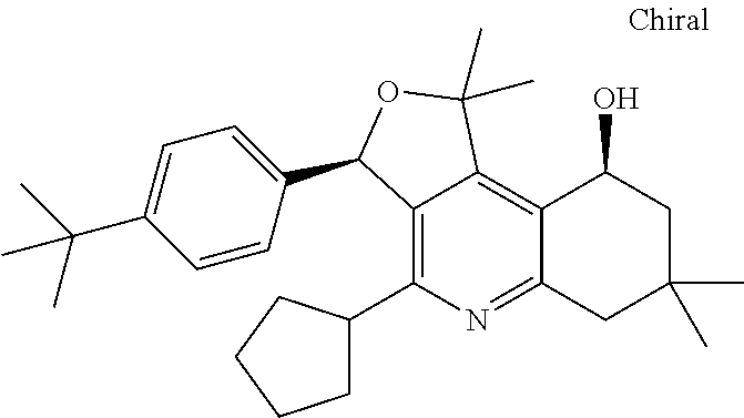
C12=C(C3CCCC3)N=C3C(=C1C(C)(C)OC2C1=CC=C(C(C)(C)C)C=C1)C(O)CC(C)(C)C3
